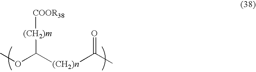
COC([(CH2)n]C(C)=O)[(CH2)m][COOR38]
